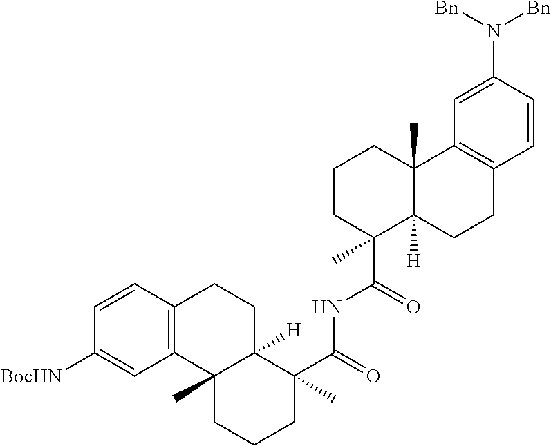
C1(C(=O)NC(C2(C)C3([H])C(C)(CCC2)C2=C(CC3)C=CC([BocHN])=C2)=O)(C)C2([H])C(C)(CCC1)C1=C(CC2)C=CC(N([Bn])[Bn])=C1
